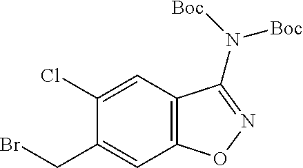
C1(Cl)=CC2=C(C=C1CBr)ON=C2N([Boc])[Boc]
